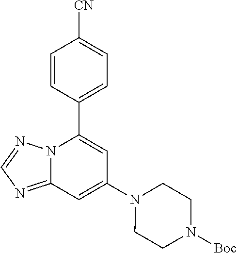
C12=NC=NN1C(C1=CC=C([CN])C=C1)=CC(N1CCN([Boc])CC1)=C2
